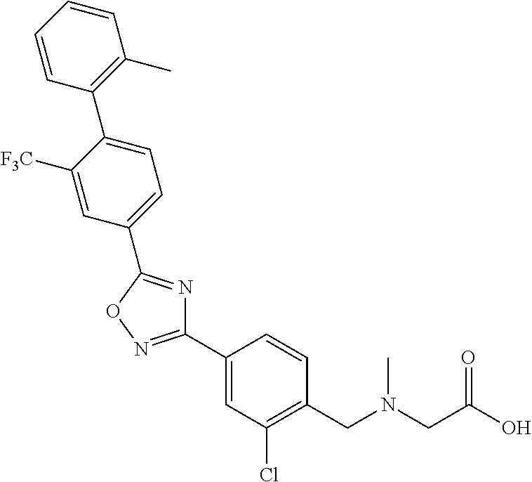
C1(C2=NOC(C3=CC=C(C4=C(C)C=CC=C4)C([F3C])=C3)=N2)=CC(Cl)=C(CN(CC(O)=O)C)C=C1
